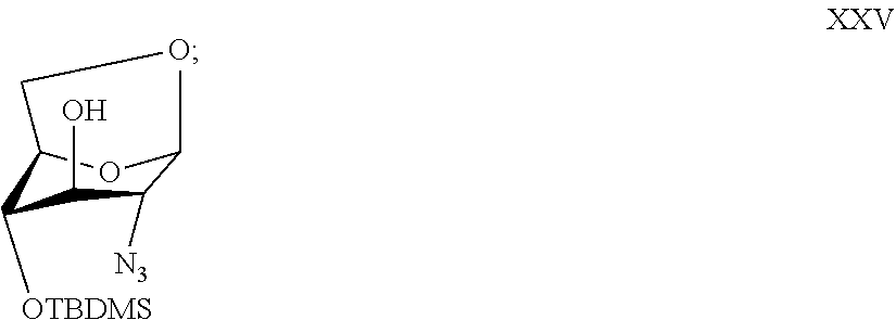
C12C([OTBDMS])C(O)C([N3])C(O1)OC2
